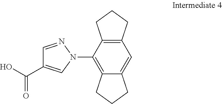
C12=C(N3N=CC(C(O)=O)=C3)C3=C(C=C1CCC2)CCC3
